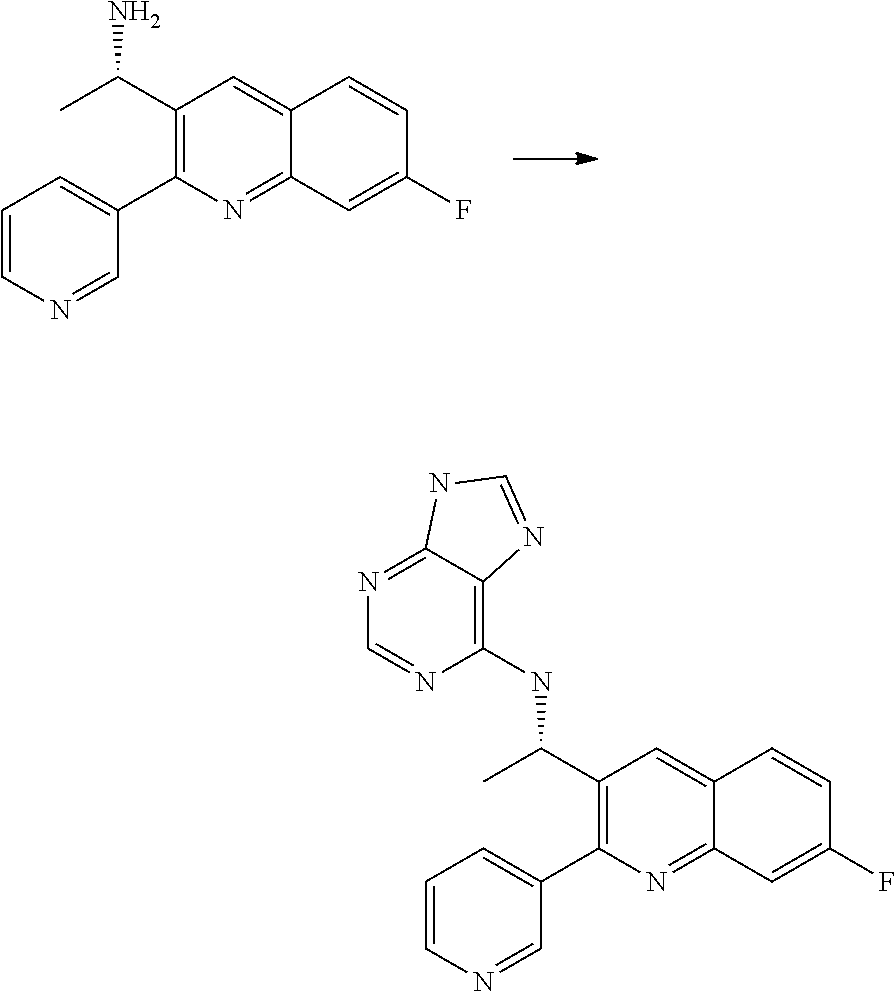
C1(C2=C(C(N)C)C=C3C(=N2)C=C(F)C=C3)=CC=CN=C1.C1(C2=CC=CN=C2)=C(C(NC2=C3C(=NC=N2)NC=N3)C)C=C2C(=N1)C=C(F)C=C2
